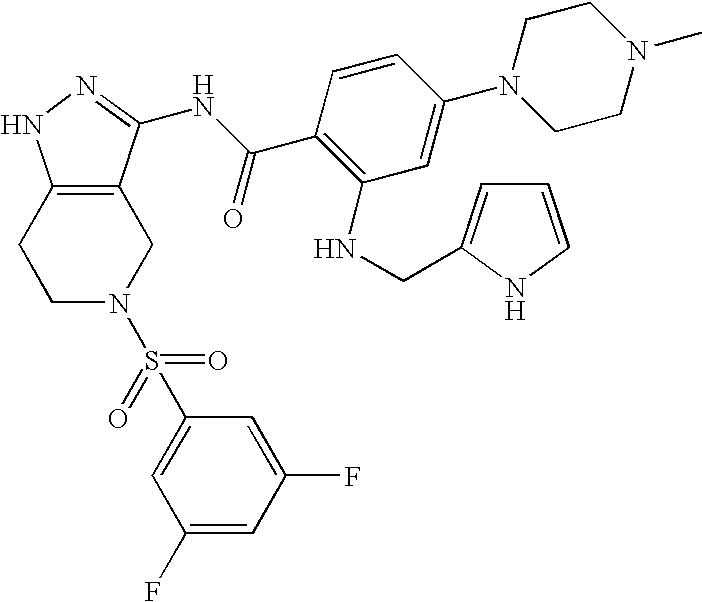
C1C2=C(CCN1S(C1=CC(F)=CC(F)=C1)(=O)=O)NN=C2NC(C1=C(NCC2=CC=CN2)C=C(N2CCN(C)CC2)C=C1)=O
